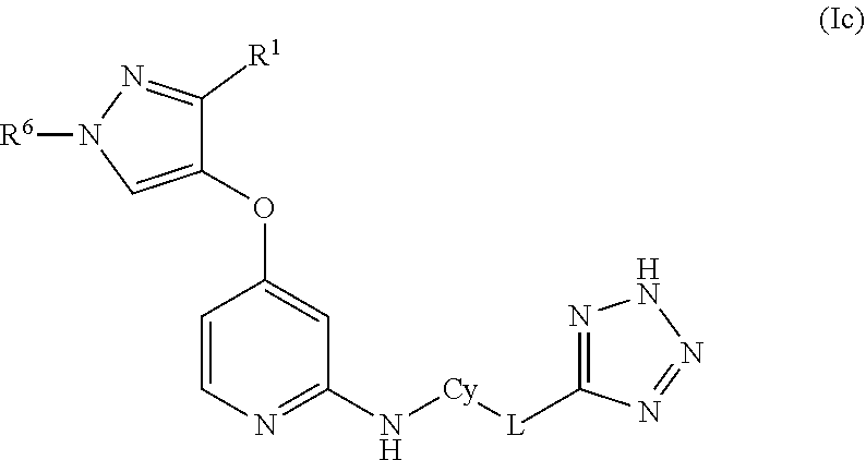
C1=CN=C(N[Cy][L]C2=NNN=N2)C=C1OC1=CN([R6])N=C1[R1]
